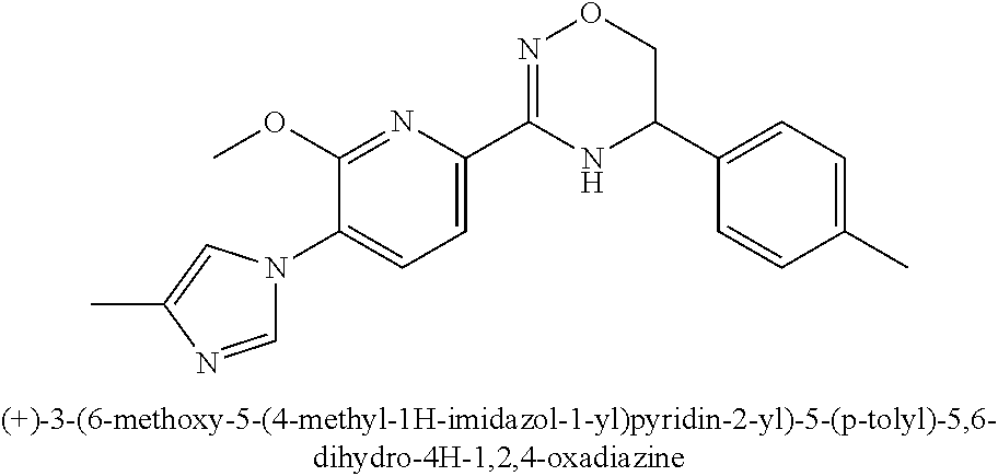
C1(OC)=NC(C2=NOCC(C3=CC=C(C)C=C3)N2)=CC=C1N1C=NC(C)=C1
